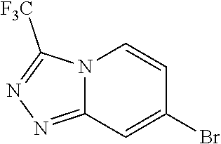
N12C(=NN=C1[F3C])C=C(Br)C=C2
